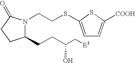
C1(CCC(C[E3])O)N(CCSC2=CC=C([COOH])S2)C(=O)CC1
